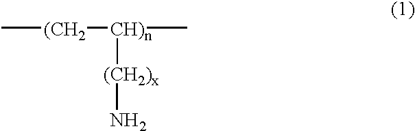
C[(CH2][CH)n]([(CH2)x]N)C
